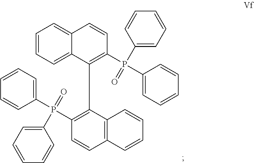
C1=CC=C2C(=C1)C=CC(P(C1=CC=CC=C1)(C1=CC=CC=C1)=O)=C2C1=C(P(C2=CC=CC=C2)(C2=CC=CC=C2)=O)C=CC2=C1C=CC=C2
